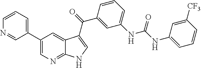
C1(C2=CC=CN=C2)=CN=C2C(=C1)C(C(C1=CC(NC(=O)NC3=CC=CC([CF3])=C3)=CC=C1)=O)=CN2
